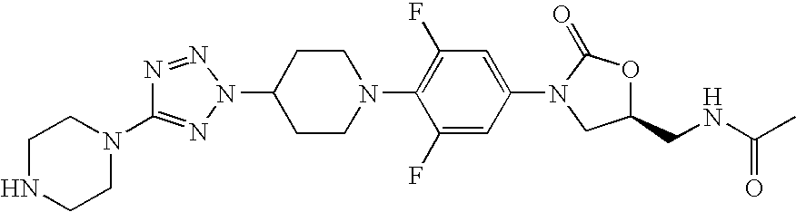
N1=NN(C2CCN(C3=C(F)C=C(N4CC(CNC(C)=O)OC4=O)C=C3F)CC2)N=C1N1CCNCC1
